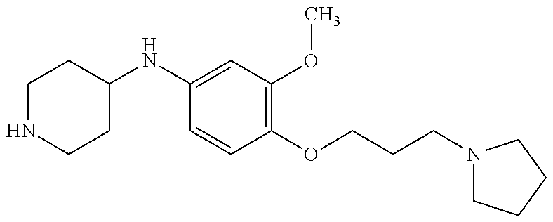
C1NCCC(NC2=CC(OC)=C(OCCCN3CCCC3)C=C2)C1
